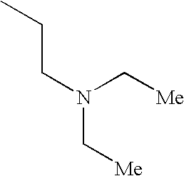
CCCN(C[Me])C[Me]
